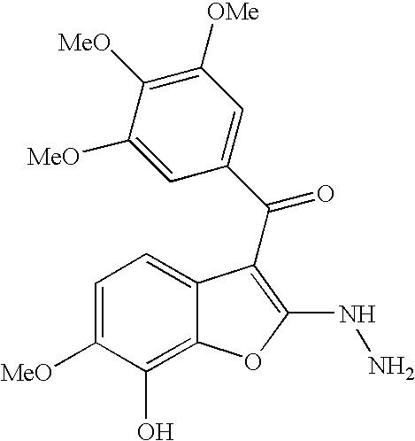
C1=C([MeO])C(O)=C2C(=C1)C(C(C1=CC([OMe])=C([MeO])C([MeO])=C1)=O)=C(NN)O2
